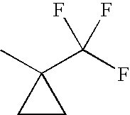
C1CC1(C)C(F)(F)F
